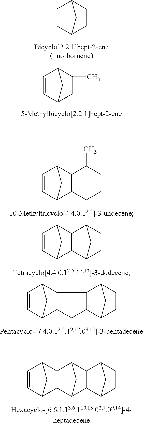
C1=CC2CCC1C2.C1=CC2C(C)CC1C2.C1=CC2C3C(C1C2)CCCC3C.C1=CC2CC1C1C3CCC(C21)C3.C1=CC2C3C(C1C2)CC1C2CCC(C31)C2.C1=CC2CC1C1C3CC(C21)C1C3C2CCC1C2
